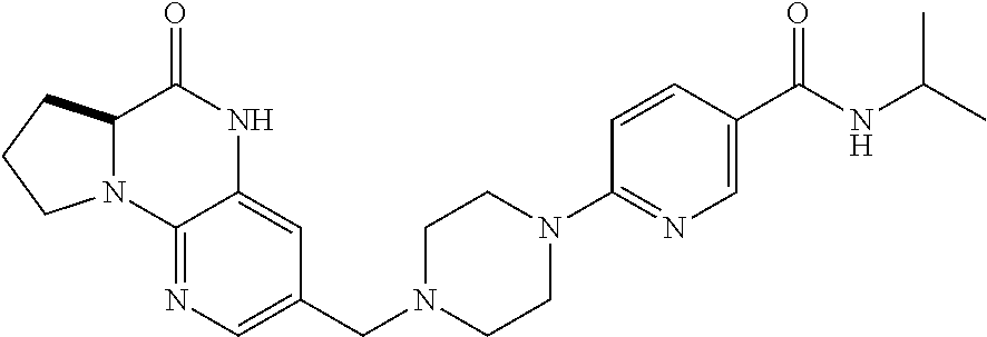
C1(CN2CCN(C3=NC=C(C(NC(C)C)=O)C=C3)CC2)=CN=C2C(=C1)NC(=O)C1N2CCC1
